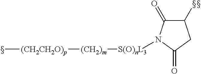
C[(CH2CH2O)p][(CH2)m][S(O)nL3]N1C(=O)C(C)CC1=O
